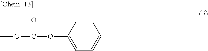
COC(OC1=CC=CC=C1)=O
